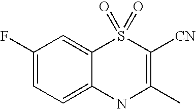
C12=CC(F)=CC=C1NC(C)=C([CN])S2(=O)=O
